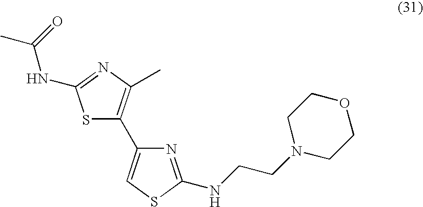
S1C(C2=CSC(NCCN3CCOCC3)=N2)=C(C)N=C1NC(C)=O
